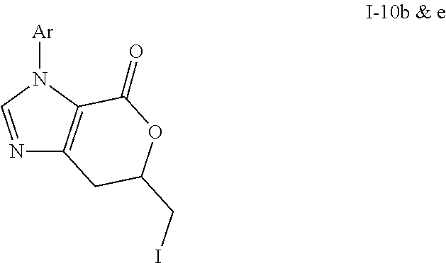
N1=CN([Ar])C2=C1CC(CI)OC2=O
